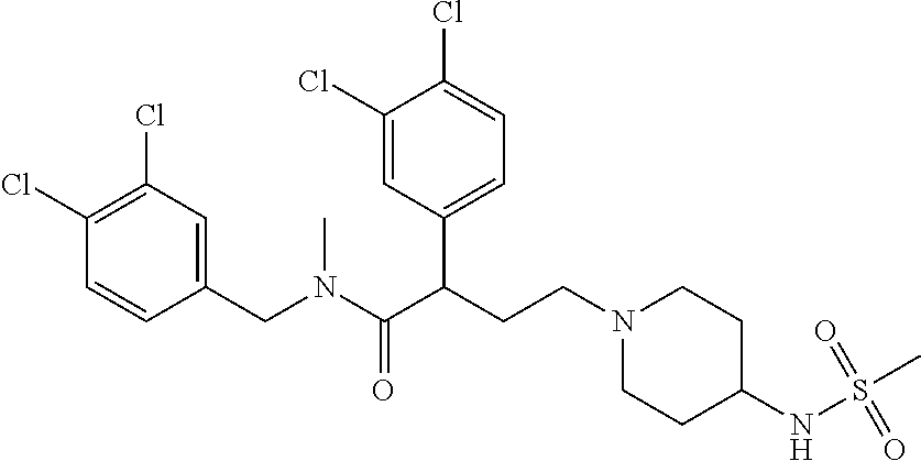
C1(CN(C(C(CCN2CCC(NS(C)(=O)=O)CC2)C2=CC=C(Cl)C(Cl)=C2)=O)C)=CC(Cl)=C(Cl)C=C1
